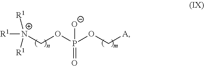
[N+](COP(OC[A])([O-])=O)([R1])([R1])[R1]
